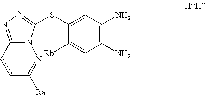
C1(SC2=NN=C3N2N=C([Ra])cc3)=CC(N)=C(N)C=C1[Rb]
